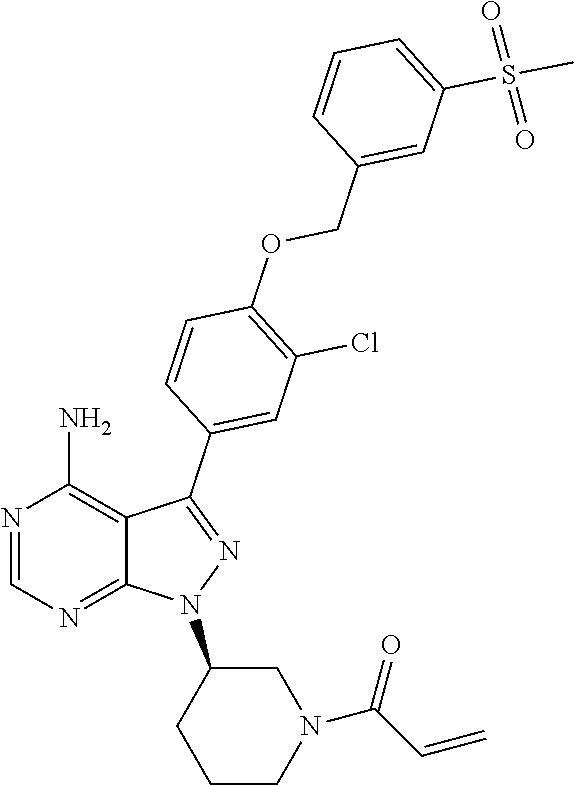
N1=CN=C2C(=C1N)C(C1=CC(Cl)=C(OCC3=CC(S(C)(=O)=O)=CC=C3)C=C1)=NN2C1CCCN(C(C=C)=O)C1
